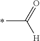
C(C)(=O)[H]
